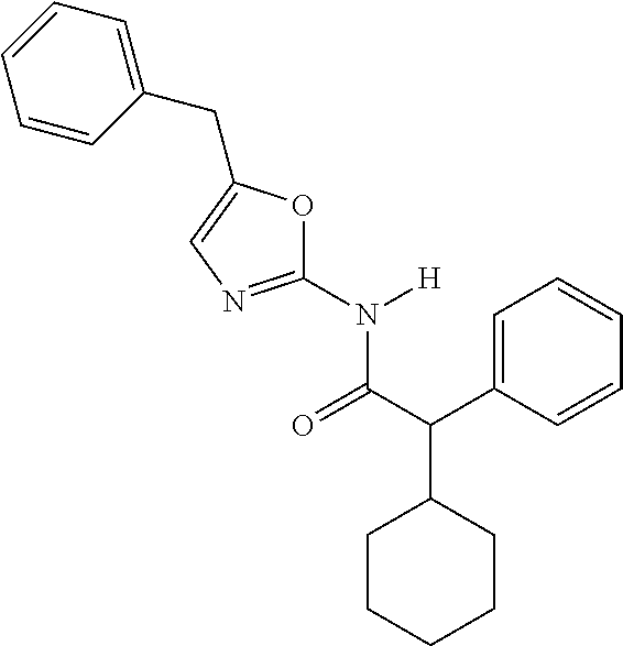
C1(N(C(C(C2CCCCC2)C2=CC=CC=C2)=O)[H])=NC=C(CC2=CC=CC=C2)O1
